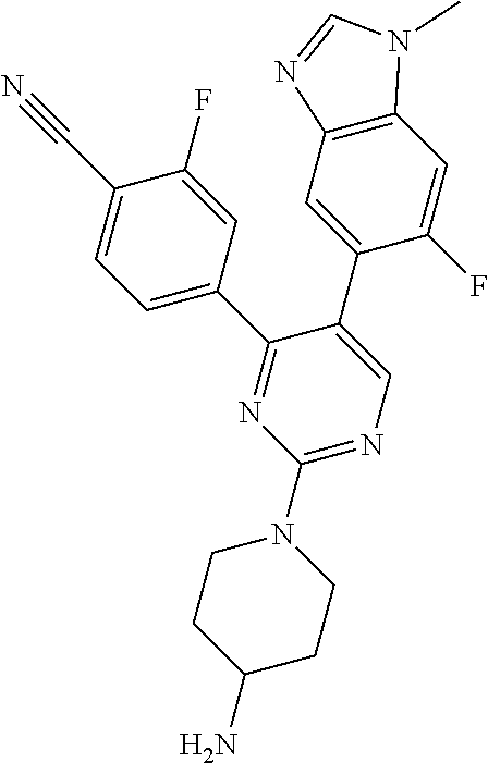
C1(N2CCC(N)CC2)=NC=C(C2=CC3=C(C=C2F)N(C)C=N3)C(C2=CC=C(C#N)C(F)=C2)=N1
